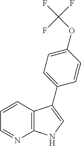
C12=C(C=CC=N1)C(C1=CC=C(OC(F)(F)F)C=C1)=CN2
